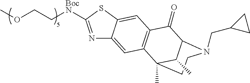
N1=C([BocN]CCOC)SC2=CC3=C(C=C12)C1(C)CCN(CC2CC2)C(C3=O)C1C
